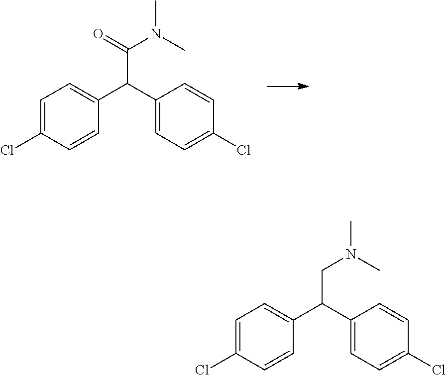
C1=C(Cl)C=CC(C(C2=CC=C(Cl)C=C2)C(N(C)C)=O)=C1.C1=C(Cl)C=CC(C(C2=CC=C(Cl)C=C2)CN(C)C)=C1
